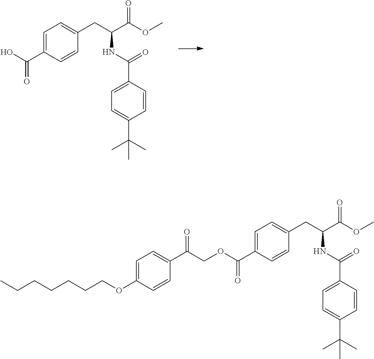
OC(C1=CC=C(CC(C(OC)=O)NC(=O)C2=CC=C(C(C)(C)C)C=C2)C=C1)=O.CCCCCCCOC1=CC=C(C(COC(C2=CC=C(CC(C(OC)=O)NC(=O)C3=CC=C(C(C)(C)C)C=C3)C=C2)=O)=O)C=C1
